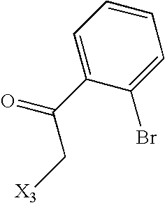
C1(Br)=CC=CC=C1C(=O)C[X3]
